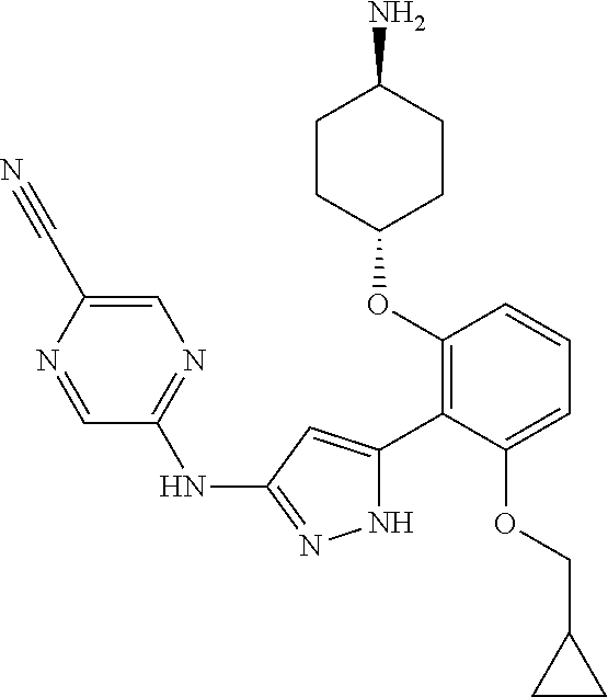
C1(OC2=C(C3=CC(NC4=NC=C(C#N)N=C4)=NN3)C(OCC3CC3)=CC=C2)CCC(N)CC1
